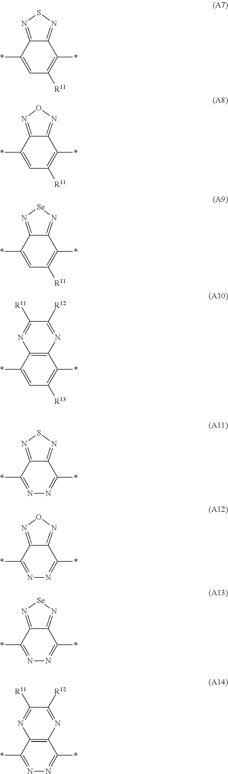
C12=NSN=C1C(*)=CC([R11])=C2*.C12=NON=C1C(*)=CC([R11])=C2*.C12=N[Se]N=C1C(*)=CC([R11])=C2*.C12=C(C(*)=CC([R13])=C1*)N=C([R11])C([R12])=N2.C12=NSN=C1C(*)=NN=C2*.C12=NON=C1C(*)=NN=C2*.C12=N[Se]N=C1C(*)=NN=C2*.C12=C(C(*)=NN=C1*)N=C([R11])C([R12])=N2
